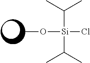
C([Si](C(C)C)(Cl)OC)(C)C
